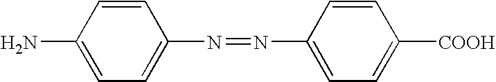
C1=CC(N)=CC=C1N=NC1=CC=C([COOH])C=C1
